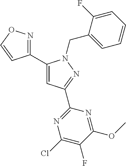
C1(C2=CC(C3=NC(Cl)=C(F)C(OC)=N3)=NN2CC2=CC=CC=C2F)=NOC=C1
